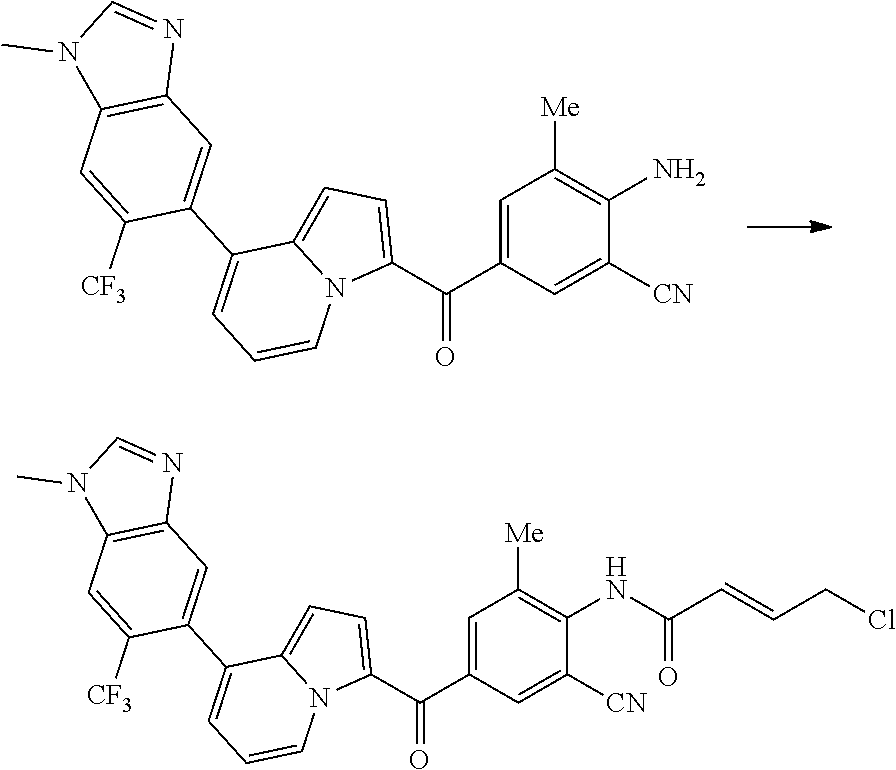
C1=C(C(C2=CC=C3N2C=CC=C3C2=CC3=C(C=C2[CF3])N(C)C=N3)=O)C=C([CN])C(N)=C1[Me].C1=C(C(C2=CC=C3N2C=CC=C3C2=CC3=C(C=C2[CF3])N(C)C=N3)=O)C=C([CN])C(NC(C=CCCl)=O)=C1[Me]
